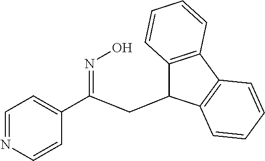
C1=NC=CC(C(=NO)CC2C3=C(C4=C2C=CC=C4)C=CC=C3)=C1
